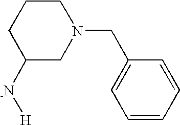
C1=CC=CC(CN2CCCC([-N][H])C2)=C1
